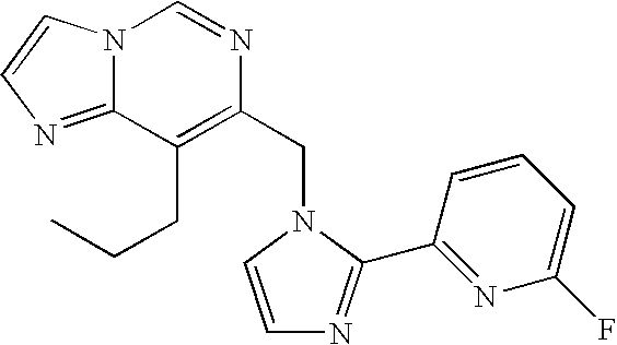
C(N1C=CN=C1C1=NC(F)=CC=C1)C1=C(CCC)C2=NC=CN2C=N1
